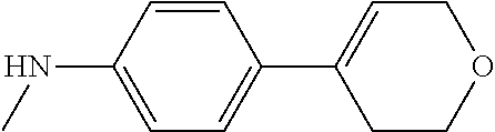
C1=CC(NC)=CC=C1C1=CCOCC1
